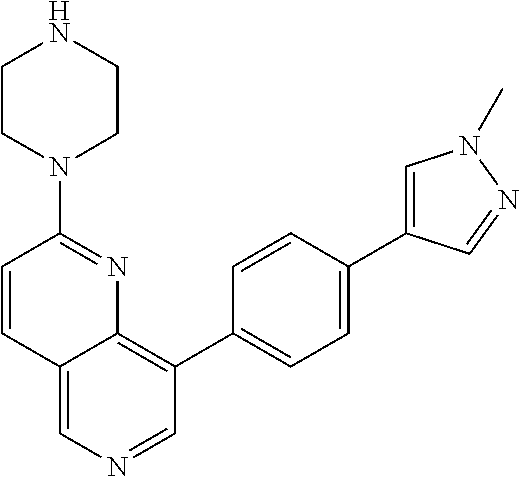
C1=CC2=CN=CC(C3=CC=C(C4=CN(C)N=C4)C=C3)=C2N=C1N1CCNCC1
